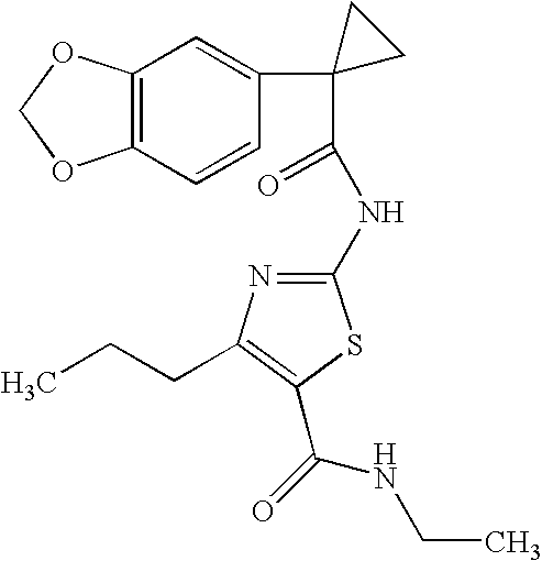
C12=C(C=CC(C3(C(NC4=NC(CCC)=C(C(=O)NCC)S4)=O)CC3)=C1)OCO2
